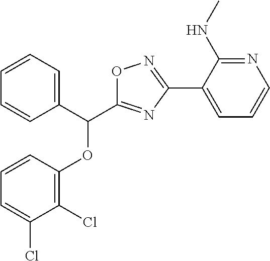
C1=CC(OC(C2=CC=CC=C2)C2=NC(C3=CC=CN=C3NC)=NO2)=C(Cl)C(Cl)=C1
